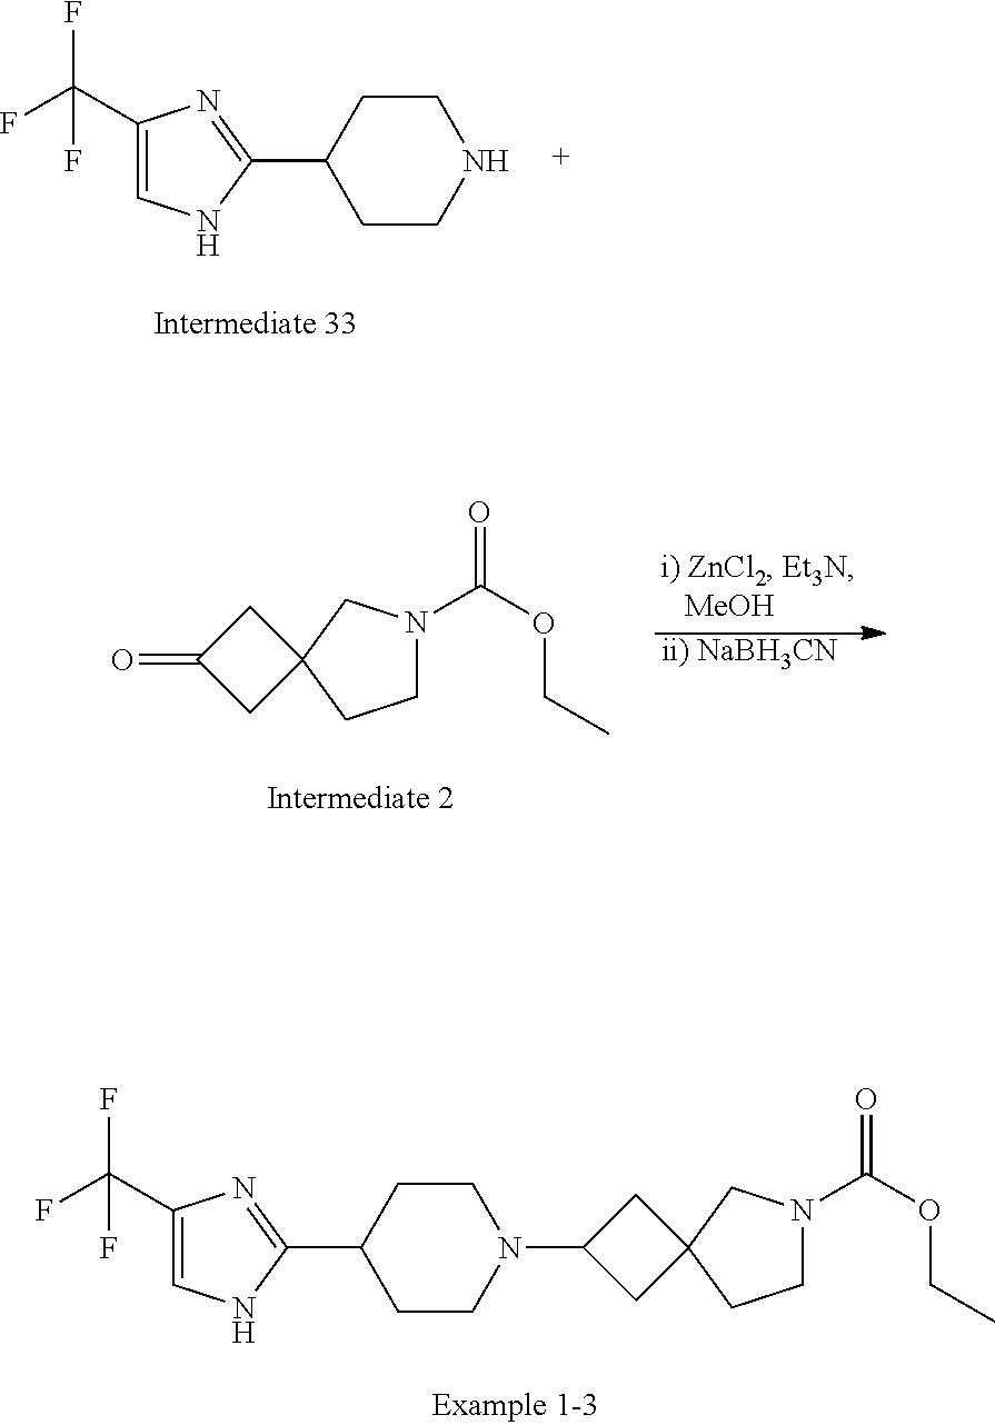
[ii) NaBH3CN].C1N(C(OCC)=O)CC2(C1)CC(=O)C2.C1(C(F)(F)F)=CNC(C2CCNCC2)=N1.C1N(C(OCC)=O)CC2(C1)CC(N1CCC(C3=NC(C(F)(F)F)=CN3)CC1)C2
